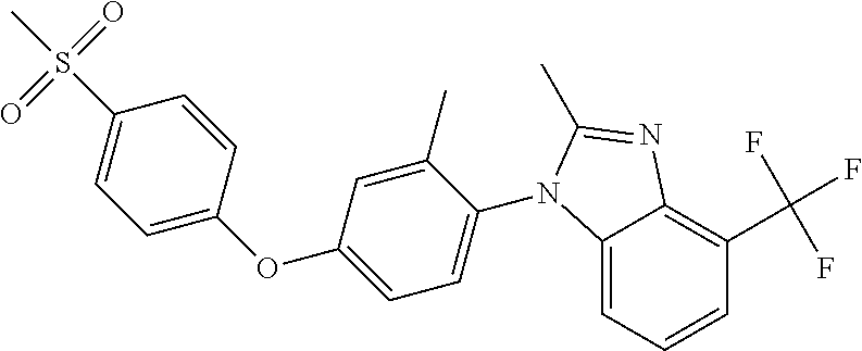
C1(N2C3=CC=CC(C(F)(F)F)=C3N=C2C)=CC=C(OC2=CC=C(S(C)(=O)=O)C=C2)C=C1C
